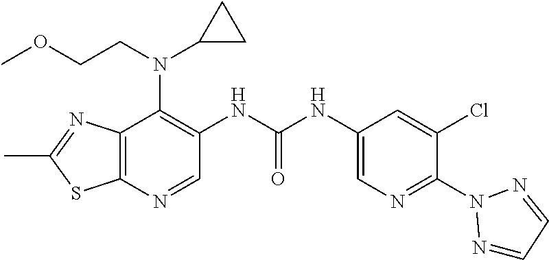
C12=C(N=CC(NC(NC3=CN=C(N4N=CC=N4)C(Cl)=C3)=O)=C1N(C1CC1)CCOC)SC(C)=N2
